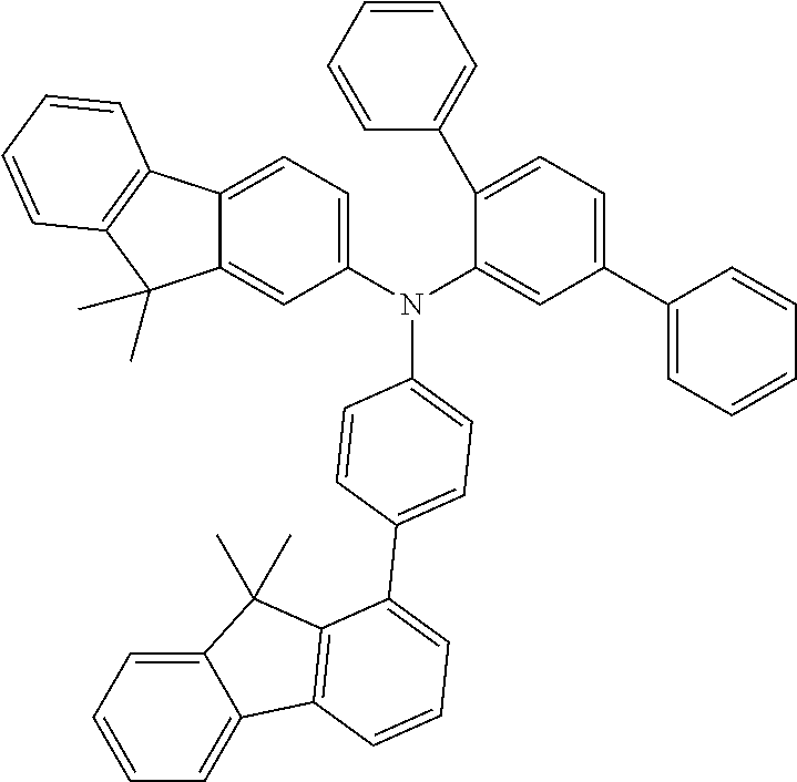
N(C1=CC(C2=CC=CC=C2)=CC=C1C1=CC=CC=C1)(C1=CC=C2C(=C1)C(C)(C)C1=C2C=CC=C1)C1=CC=C(C2=CC=CC3=C2C(C)(C)C2=CC=CC=C23)C=C1
